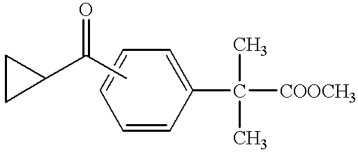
C1=CC(C([COOCH3])(C)C)=CC=C1.CC(C1CC1)=O
